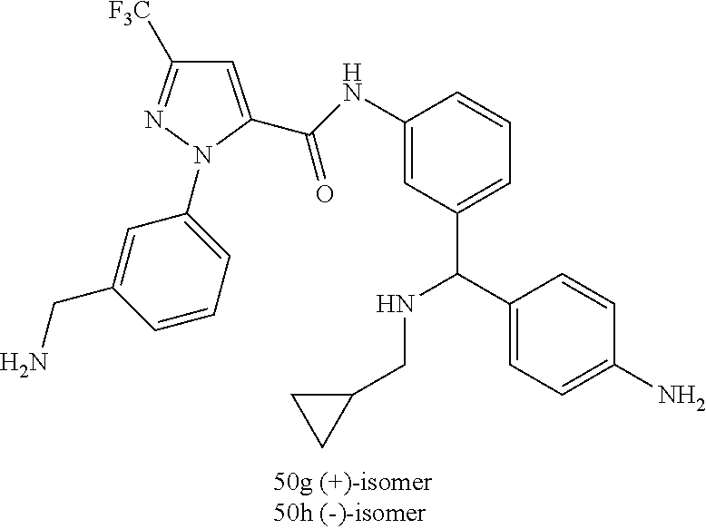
C1=C(CN)C=CC=C1N1N=C([F3C])C=C1C(NC1=CC(C(C2=CC=C(N)C=C2)NCC2CC2)=CC=C1)=O
